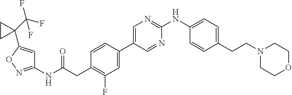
C1=CC(C2=CN=C(NC3=CC=C(CCN4CCOCC4)C=C3)N=C2)=CC(F)=C1CC(NC1=NOC(C2(C(F)(F)F)CC2)=C1)=O
